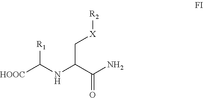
[HOOC]C(NC(C(N)=O)C[X][R2])[R1]
